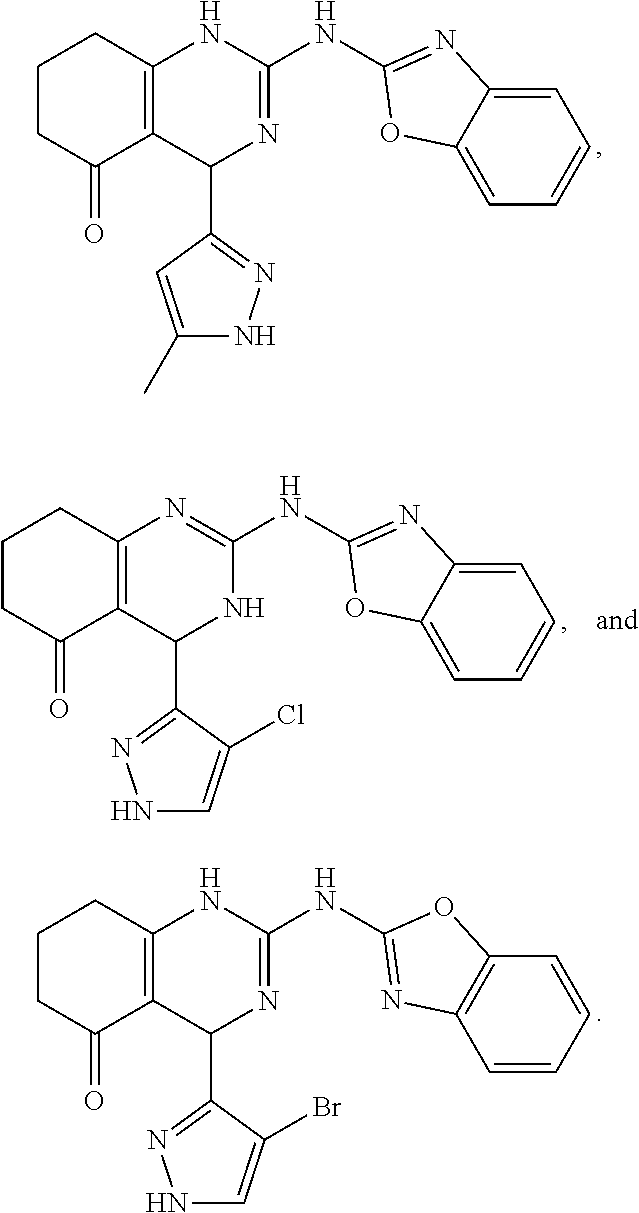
C1=CC=C2C(=C1)OC(NC1=NC(C3=NNC(C)=C3)C3=C(N1)CCCC3=O)=N2.C1=CC2=C(C=C1)OC(NC1=NC(C3=NNC=C3Br)C3=C(N1)CCCC3=O)=N2.C1=CC=C2C(=C1)OC(NC1=NC3=C(C(C4=NNC=C4Cl)N1)C(=O)CCC3)=N2
